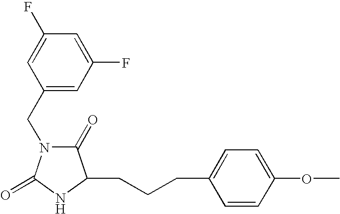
C(CCC1=CC=C(OC)C=C1)C1C(=O)N(CC2=CC(F)=CC(F)=C2)C(=O)N1
